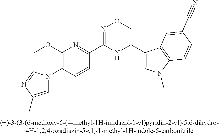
C1(OC)=C(N2C=C(C)N=C2)C=CC(C2=NOCC(C3=CN(C)C4=C3C=C(C#N)C=C4)N2)=N1
